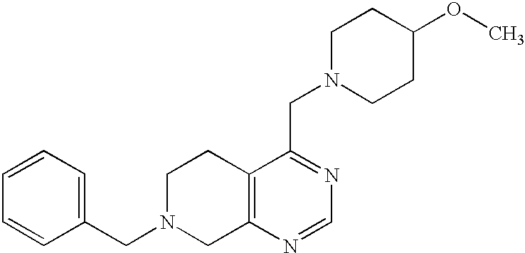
C1(CN2CC3=C(CC2)C(CN2CCC(OC)CC2)=NC=N3)=CC=CC=C1
